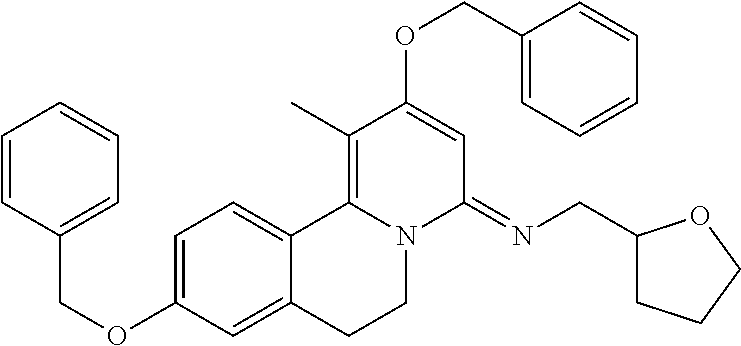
C(OC1=CC=C2C(=C1)CCN1C2=C(C)C(OCC2=CC=CC=C2)=CC1=NCC1CCCO1)C1=CC=CC=C1
